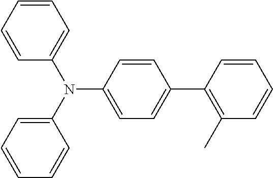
C1=CC=CC(N(C2=CC=CC=C2)C2=CC=C(C3=C(C)C=CC=C3)C=C2)=C1
